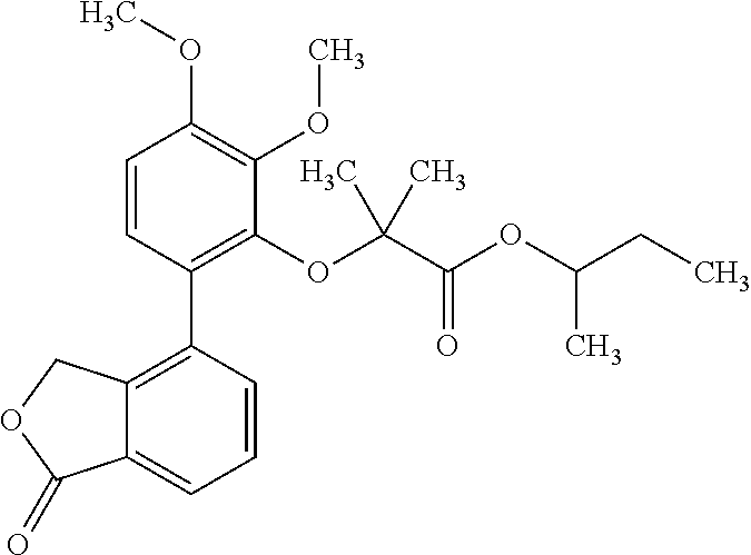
C12=C(C3=C(OC(C(OC(CC)C)=O)(C)C)C(OC)=C(OC)C=C3)C=CC=C1C(=O)OC2
